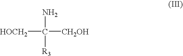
NC([CH2OH])([R3])[HOCH2]
